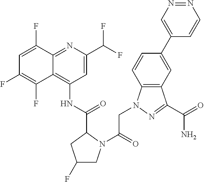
C12=C(N(CC(=O)N3CC(F)CC3C(NC3=C4C(=NC(C(F)F)=C3)C(F)=CC(F)=C4F)=O)N=C1C(=O)N)C=CC(C1=CN=NC=C1)=C2
